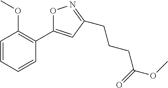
C1=CC=CC(C2=CC(CCCC(OC)=O)=NO2)=C1OC
